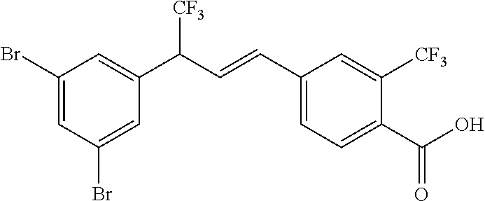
C1(C=CC(C2=CC(Br)=CC(Br)=C2)[CF3])=CC=C(C(O)=O)C([CF3])=C1
